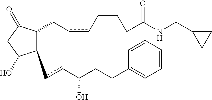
C1(ccC(CCC2=CC=CC=C2)O)C(CccCCCC(NCC2CC2)=O)C(=O)CC1O
